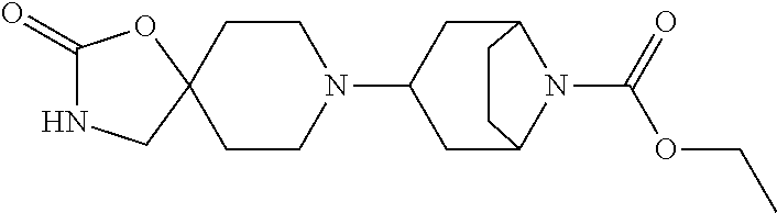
C1(=O)NCC2(O1)CCN(C1CC3N(C(OCC)=O)C(C1)CC3)CC2
